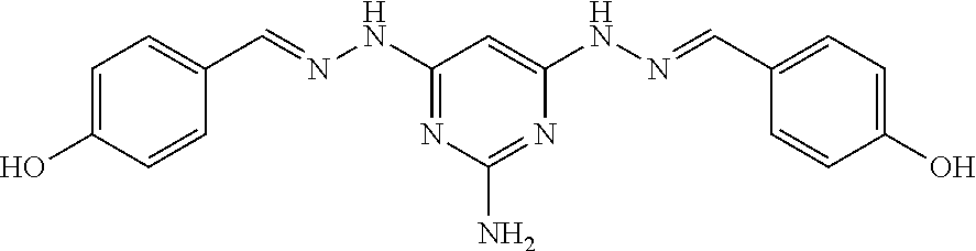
C1=C(O)C=CC(C=NNC2=NC(N)=NC(NN=CC3=CC=C(O)C=C3)=C2)=C1
